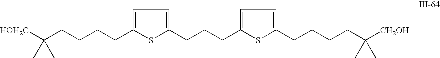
C(CCCC1=CC=C(CCCC2=CC=C(CCCCC([CH2OH])(C)C)S2)S1)C([HOH2C])(C)C
